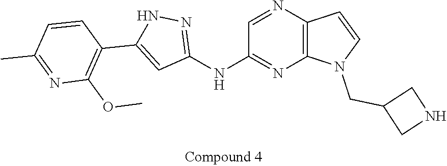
C12=C(N=CC(NC3=NNC(C4=C(OC)N=C(C)C=C4)=C3)=N1)C=CN2CC1CNC1
